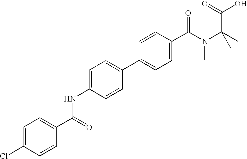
C1=C(NC(C2=CC=C(Cl)C=C2)=O)C=CC(C2=CC=C(C(N(C(C)(C)C(=O)O)C)=O)C=C2)=C1
